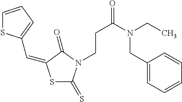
S1C(=S)N(CCC(=O)N(CC)CC2=CC=CC=C2)C(=O)C1=CC1=CC=CS1
